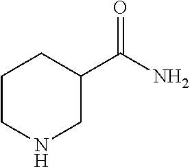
C1CNCC(C(N)=O)C1
